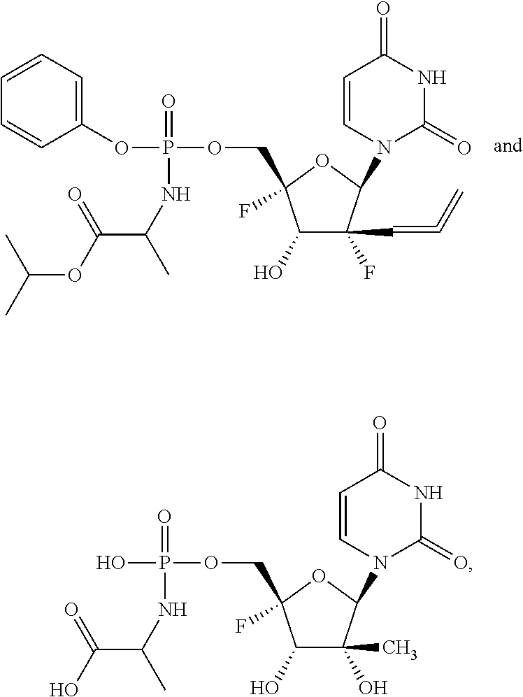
C1(O)C(F)(C=C=C)C(N2C(=O)NC(=O)C=C2)OC1(COP(=O)(NC(C)C(OC(C)C)=O)OC1=CC=CC=C1)F.C1(O)C(O)(C)C(N2C(=O)NC(=O)C=C2)OC1(COP(=O)(NC(C)C(O)=O)O)F
